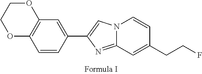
N12C(=NC(C3=CC4=C(C=C3)OCCO4)=C1)C=C(CCF)C=C2
